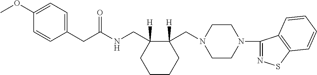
C(C1=CC=C(OC)C=C1)C(NCC1([H])CCCCC1(CN1CCN(C2=NSC3=C2C=CC=C3)CC1)[H])=O
